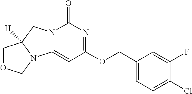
N12C(=CC(OCC3=CC=C(Cl)C(F)=C3)=NC1=O)N1C([H])(C2)COC1
